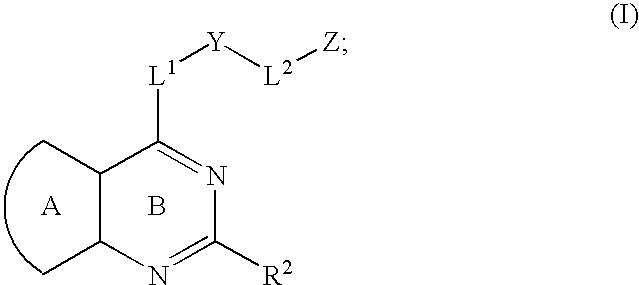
B.C1(C)C(C)N=C([R2])N=C1[L1][Y][L2][Z].[A]
